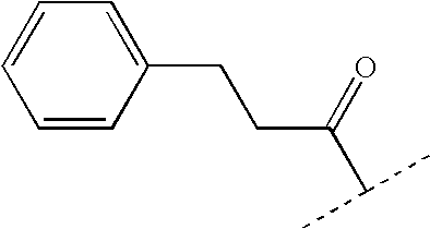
C1=CC(CCC(C(C)C)=O)=CC=C1
